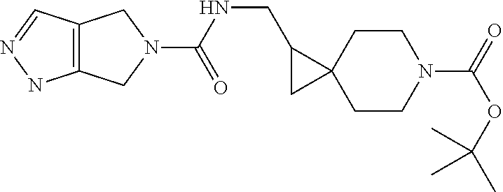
C12=C(C=NN1)CN(C(NCC1C3(CCN(C(=O)OC(C)(C)C)CC3)C1)=O)C2
